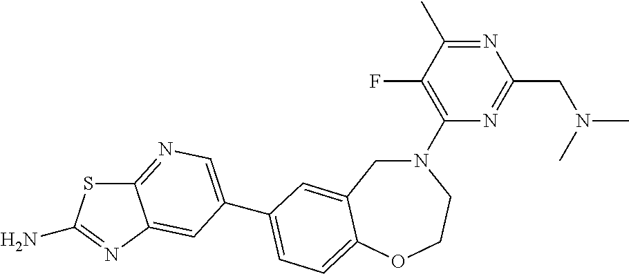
C1(N2CC3=CC(C4=CN=C5SC(N)=NC5=C4)=CC=C3OCC2)=C(F)C(C)=NC(CN(C)C)=N1
